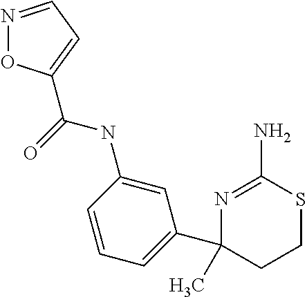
N1=C(N)SCCC1(C1=CC=CC(NC(=O)C2=CC=NO2)=C1)C
